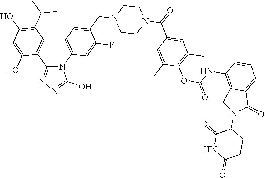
N1(C2=CC=C(CN3CCN(C(C4=CC(C)=C(OC(NC5=C6C(=CC=C5)C(=O)N(C5C(=O)NC(=O)CC5)C6)=O)C(C)=C4)=O)CC3)C(F)=C2)C(C2=CC(C(C)C)=C(O)C=C2O)=NN=C1O
